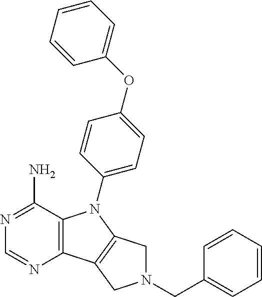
C12=C(C(N)=NC=N1)N(C1=CC=C(OC3=CC=CC=C3)C=C1)C1=C2CN(CC2=CC=CC=C2)C1
